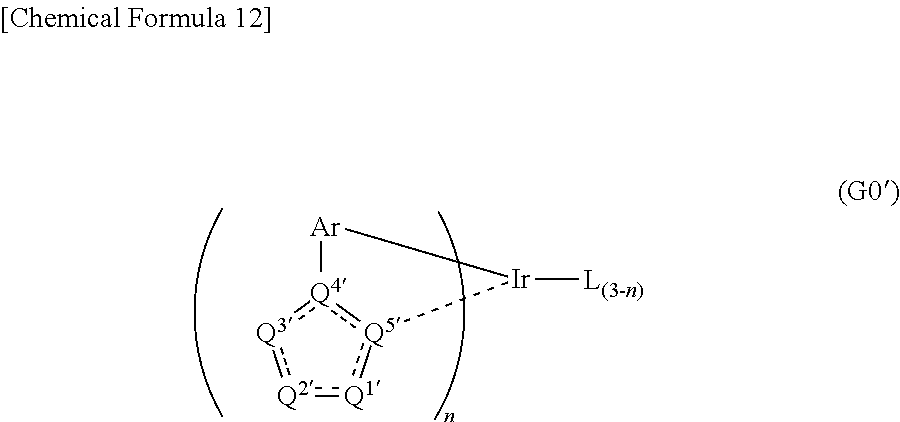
[Q2]1:[Q1]:[Q5]2:[Q4](:[Q3]:1)[Ar][Ir]2[L(3-n)]
